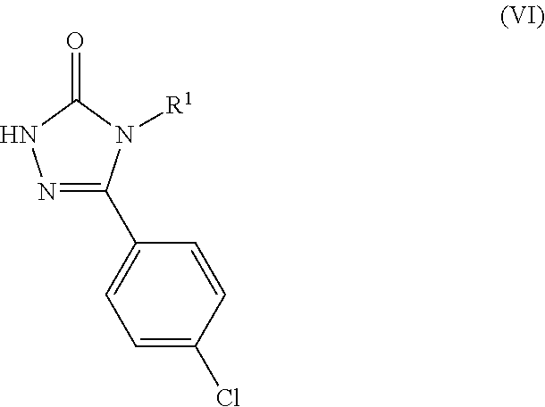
N1=C(C2=CC=C(Cl)C=C2)N([R1])C(=O)N1
